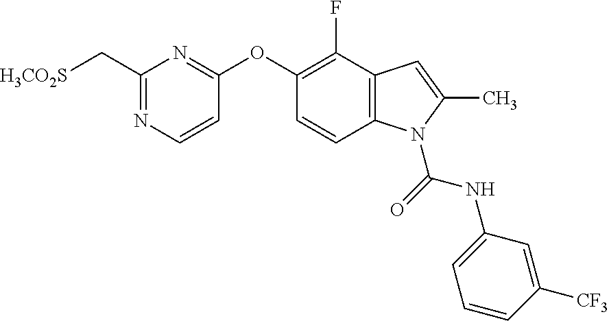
C1(OC2=NC(C[H3CO2S])=NC=C2)=C(F)C2=C(C=C1)N(C(NC1=CC=CC([CF3])=C1)=O)C(C)=C2
